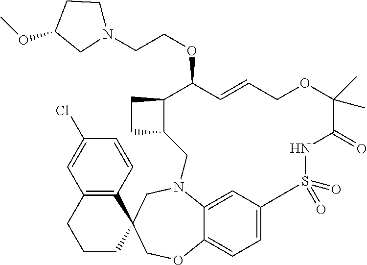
C1CCC2(C3=C1C=C(Cl)C=C3)COC1=CC=C3C=C1N(C2)CC1C(CC1)C(OCCN1CCC(OC)C1)C=CCOC(C)(C)C(=O)NS3(=O)=O
